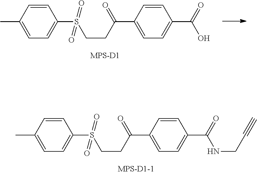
C1=CC(C(CCS(C2=CC=C(C)C=C2)(=O)=O)=O)=CC=C1C(=O)NCC#C.C1=CC(C(CCS(C2=CC=C(C)C=C2)(=O)=O)=O)=CC=C1C(=O)O
